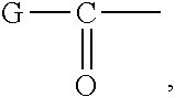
[G]C(=O)C
